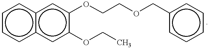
c1cc2c(cc1)cc(OCCOCc1ccccc1)c(OCC)c2
